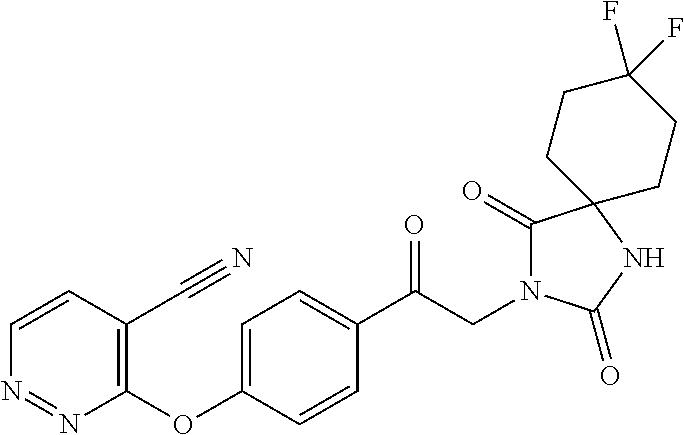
C1(C(CN2C(=O)C3(NC2=O)CCC(F)(F)CC3)=O)=CC=C(OC2=C(C#N)C=CN=N2)C=C1
